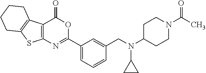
C1(C2=NC3=C(C(=O)O2)C2=C(S3)CCCC2)=CC=CC(CN(C2CC2)C2CCN(C(C)=O)CC2)=C1
